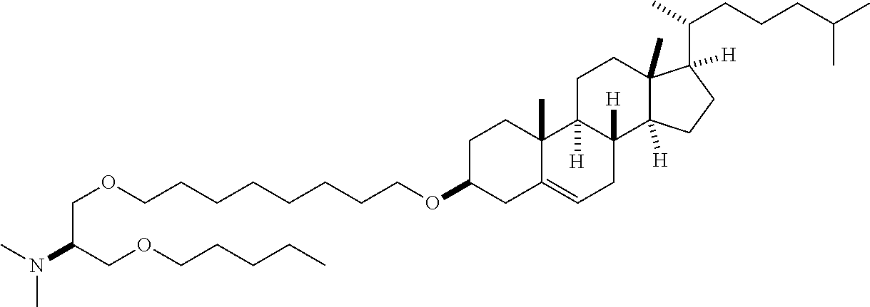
C(CCCCCCOC1CC2=CCC3([H])C([H])(C2(C)CC1)CCC1(C)C3([H])CCC1(C(C)CCCC(C)C)[H])COCC(COCCCCC)N(C)C
